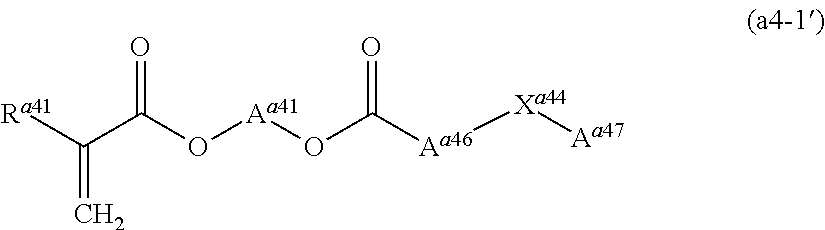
[Ra41]C(C(O[Aa41]OC([Aa46][Xa44][Aa47])=O)=O)=C
